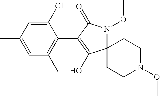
C12(N(OC)C(=O)C(C3=C(C)C=C(C)C=C3Cl)=C1O)CCN(OC)CC2
